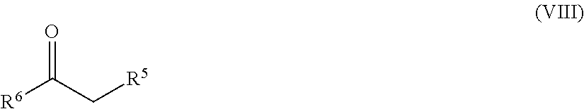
[R6]C(C[R5])=O
